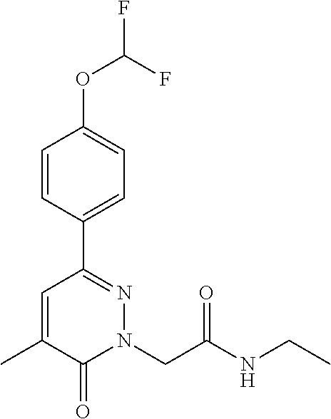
C1=CC(C2=NN(CC(NCC)=O)C(=O)C(C)=C2)=CC=C1OC(F)F
